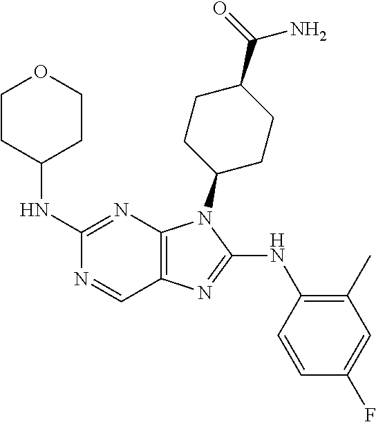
C1(NC2CCOCC2)=NC2=C(C=N1)N=C(NC1=C(C)C=C(F)C=C1)N2C1CCC(C(=O)N)CC1
